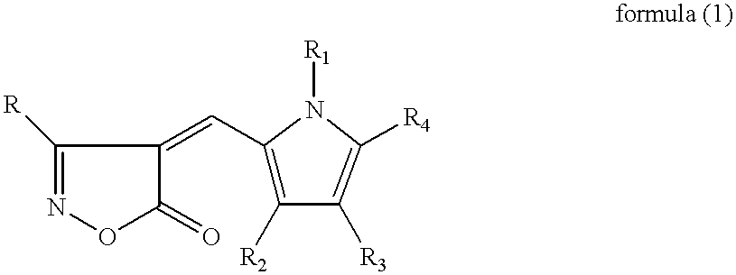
C1(=O)C(=CC2=C([R2])C([R3])=C([R4])N2[R1])C([R])=NO1
